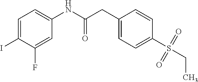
C1=C(I)C(F)=CC(NC(CC2=CC=C(S(CC)(=O)=O)C=C2)=O)=C1
